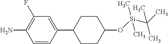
NC1=C(F)C=C(C2CCC(O[Si](C(C)(C)C)(C)C)CC2)C=C1
